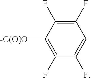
[-C(O)O]C1=C(F)C(F)=CC(F)=C1F
